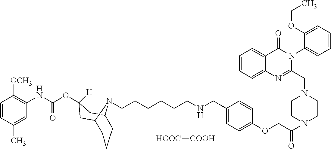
C1=CC(C)=CC(NC(=O)OC2([H])CC3N(CCCCCCNCC4=CC=C(OCC(N5CCN(CC6=NC7=CC=CC=C7C(=O)N6C6=CC=CC=C6OCC)CC5)=O)C=C4)C(C2)CCC3)=C1[OCH3].[HOOC][COOH]
